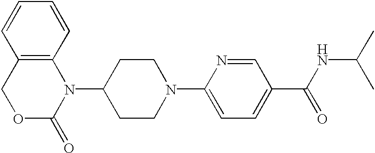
C1OC(=O)N(C2CCN(C3=CC=C(C(NC(C)C)=O)C=N3)CC2)C2=C1C=CC=C2
